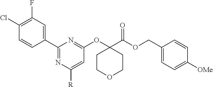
C1(C2=CC(F)=C(Cl)C=C2)=NC([R])=CC(OC2(C(OCC3=CC=C([OMe])C=C3)=O)CCOCC2)=N1
